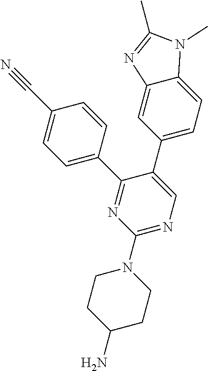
C1(N2CCC(N)CC2)=NC=C(C2=CC=C3C(=C2)N=C(C)N3C)C(C2=CC=C(C#N)C=C2)=N1
